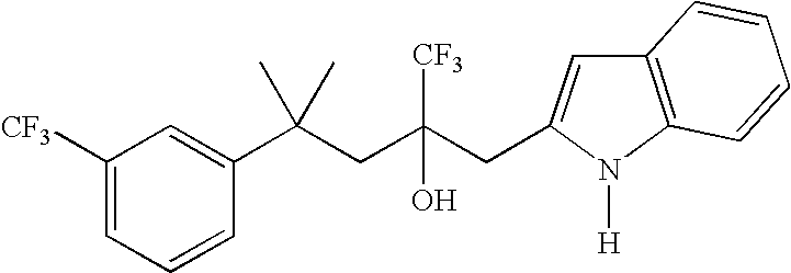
C1([CF3])=CC=CC(C(CC(CC2=CC3=C(N2[H])C=CC=C3)([CF3])O)(C)C)=C1
